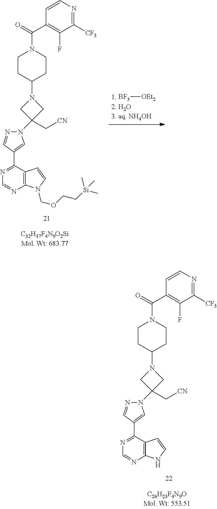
N1=C(C2=CN(C3(C[CN])CN(C4CCN(C(=O)C5=C(F)C([CF3])=NC=C5)CC4)C3)N=C2)C2=C(N=C1)NC=C2.N1=C(C2=CN(C3(C[CN])CN(C4CCN(C(=O)C5=C(F)C([CF3])=NC=C5)CC4)C3)N=C2)C2=C(N=C1)N(COCC[Si](C)(C)C)C=C2.[BF3][OEt2]
